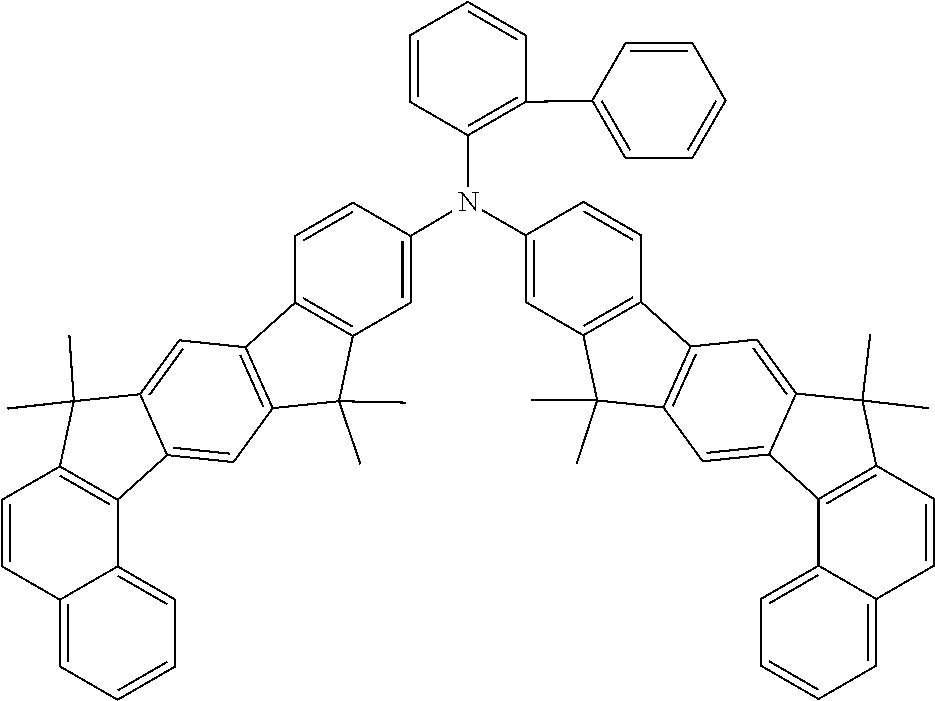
C1=CC(N(C2=CC3=C(C4=C(C3(C)C)C=C3C(=C4)C(C)(C)C4=C3C3=CC=CC=C3C=C4)C=C2)C2=CC3=C(C=C2)C2=C(C=C4C5=C(C(C)(C)C4=C2)C=CC2=CC=CC=C52)C3(C)C)=C(C2=CC=CC=C2)C=C1
